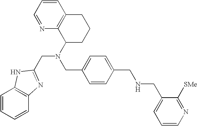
C(C1=CC=C(CNCC2=CC=CN=C2[SMe])C=C1)N(C1CCCC2=C1N=CC=C2)CC1=NC2=C(N1)C=CC=C2
